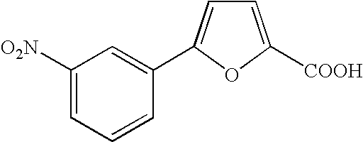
C1([O2N])=CC=CC(C2=CC=C([COOH])O2)=C1
